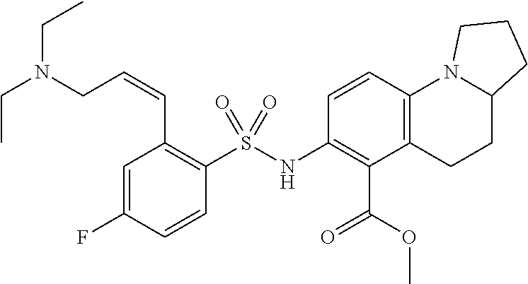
C1=C(F)C=CC(S(NC2=C(C(OC)=O)C3=C(C=C2)N2C(CC3)CCC2)(=O)=O)=C1C=CCN(CC)CC
